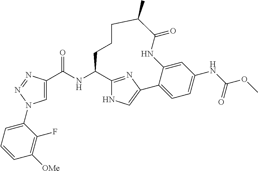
C1=C(C(NC2C3=NC(=CN3)C3=CC=C(NC(OC)=O)C=C3NC(=O)C(C)CCC2)=O)N=NN1C1=CC=CC([OMe])=C1F
